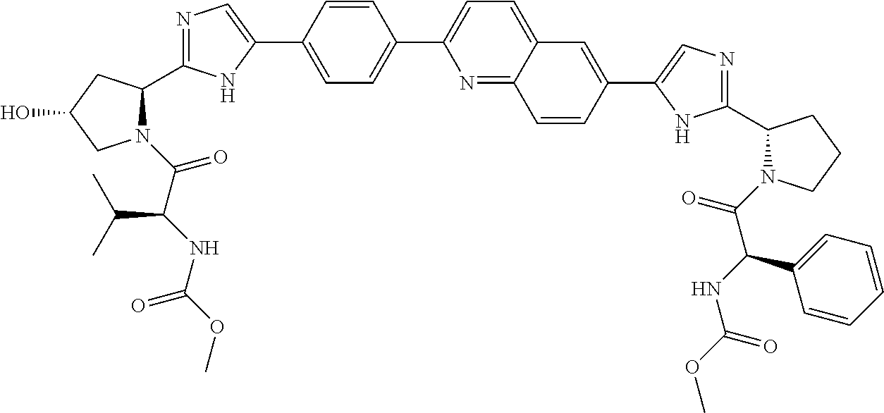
N1(C(=O)C(NC(OC)=O)C(C)C)C(C2=NC=C(C3=CC=C(C4=CC=C5C(=N4)C=CC(C4=CN=C(C6N(C(C(C7=CC=CC=C7)NC(=O)OC)=O)CCC6)N4)=C5)C=C3)N2)CC(O)C1
